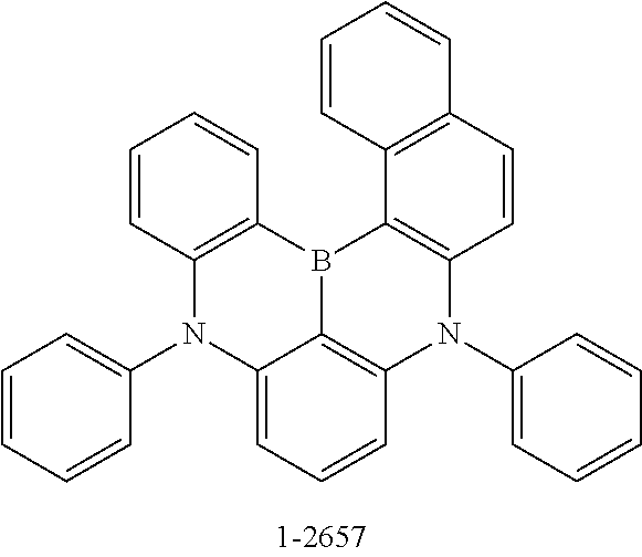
C1=CC2=C(C=C1)B1C3=C(C=CC4=C3C=CC=C4)N(C3=CC=CC=C3)C3=C1C(=CC=C3)N2C1=CC=CC=C1
